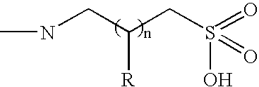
N(C)CC(CS(O)(=O)=O)[R]
